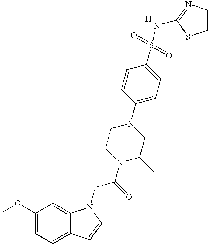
C1(OC)=CC=C2C(=C1)N(CC(N1C(C)CN(C3=CC=C(S(=O)(=O)NC4=NC=CS4)C=C3)CC1)=O)C=C2.[H]
